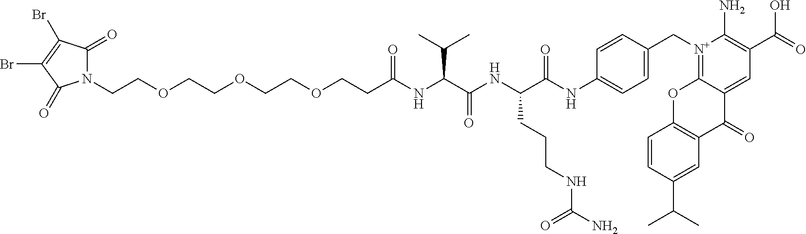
N1(CCOCCOCCOCCC(NC(C(NC(C(NC2=CC=C(C[N+]3=C4C(=CC(C(=O)O)=C3N)C(=O)C3=C(O4)C=CC(C(C)C)=C3)C=C2)=O)CCCNC(N)=O)=O)C(C)C)=O)C(=O)C(Br)=C(Br)C1=O
